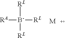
[RA][B-]([RL])([RL])[RL].[M]
